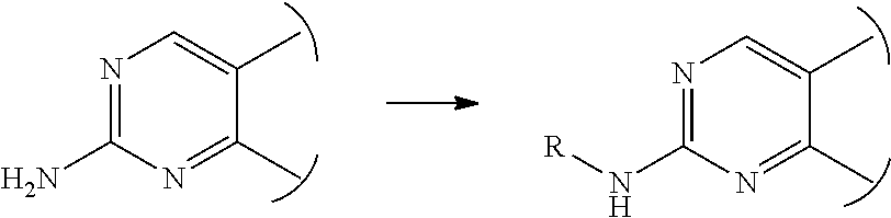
N1=C(N)N=C(C)C(C)=C1.N1=C(N[R])N=C(C)C(C)=C1
